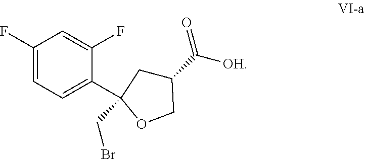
C1(F)=CC=C(C2(CBr)CC(C(=O)[OH])CO2)C(F)=C1
